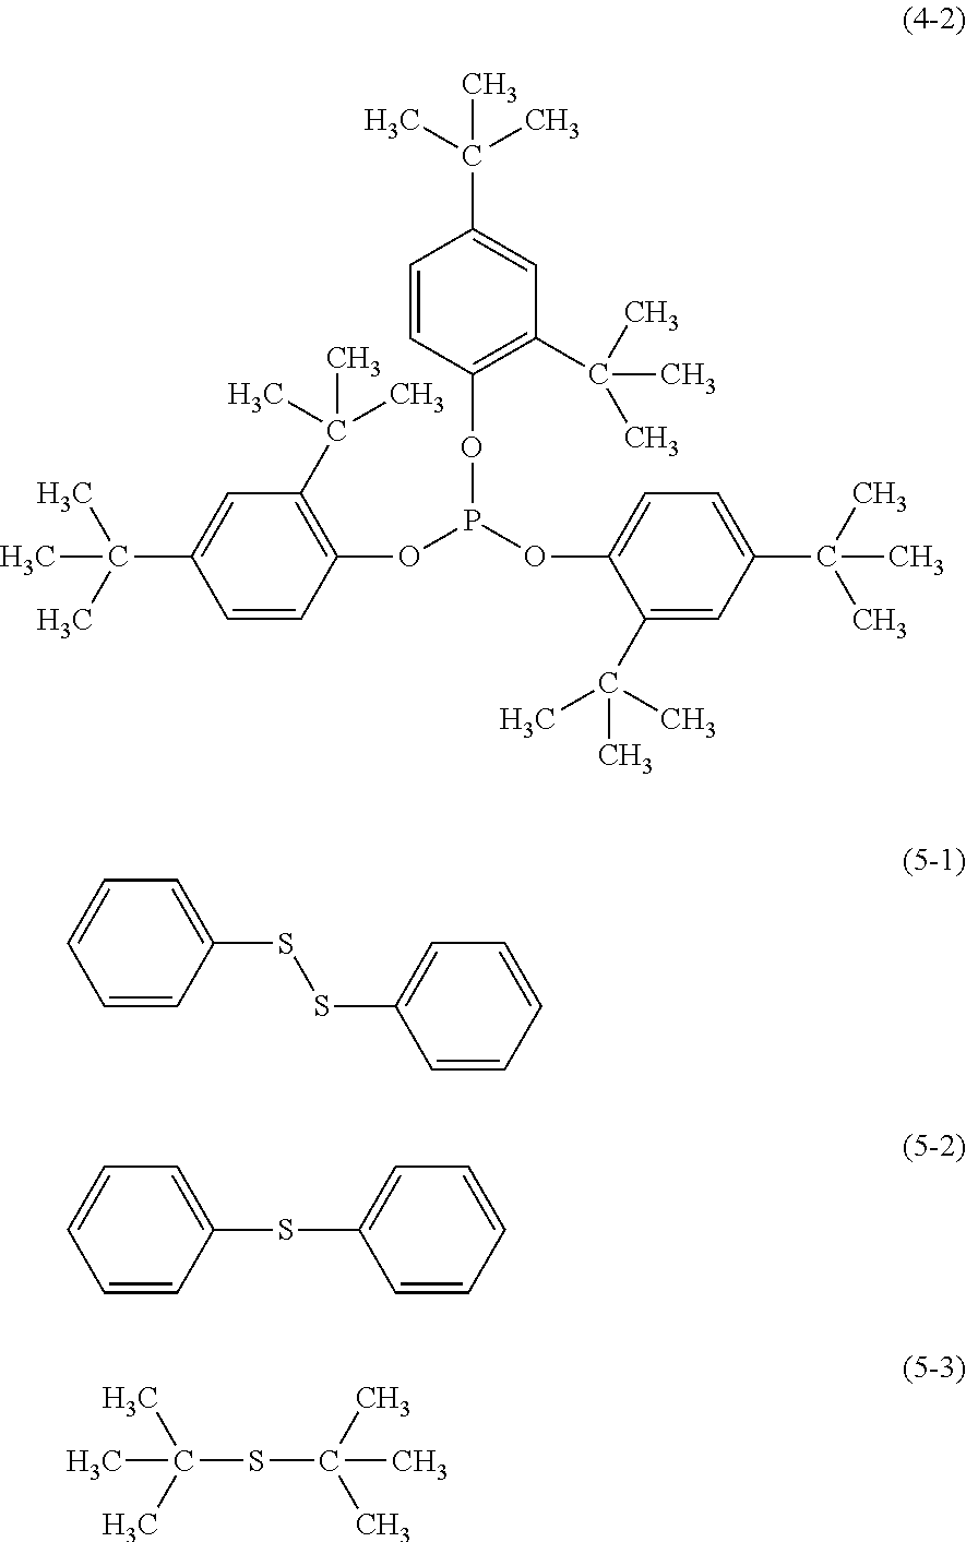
C1=CC(OP(OC2=C(C(C)(C)C)C=C(C(C)(C)C)C=C2)OC2=CC=C(C(C)(C)C)C=C2C(C)(C)C)=C(C(C)(C)C)C=C1C(C)(C)C.C1(SSC2=CC=CC=C2)=CC=CC=C1.C1(SC2=CC=CC=C2)=CC=CC=C1.C(C)(C)(SC(C)(C)C)C
